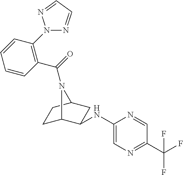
C1C2C(NC3=CN=C(C(F)(F)F)C=N3)CC(C1)N2C(=O)C1=C(N2N=CC=N2)C=CC=C1
